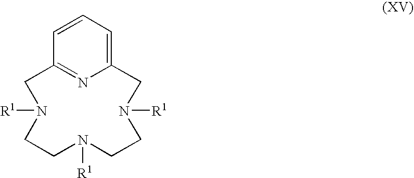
C1=CC=C2N=C1CN([R1])CCN([R1])CCN([R1])C2
